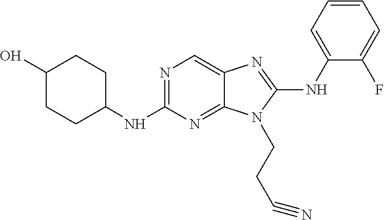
C1(NC2CCC(O)CC2)=NC=C2C(=N1)N(CCC#N)C(NC1=CC=CC=C1F)=N2
